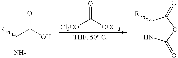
[R]C(C(O)=O)N.[Cl3CO]C([OCCl3])=O.C1([R])NC(=O)OC1=O
